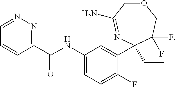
C1(C(NC2=CC=C(F)C(C3(CC)N=C(N)COCC3(F)F)=C2)=O)=NN=CC=C1
